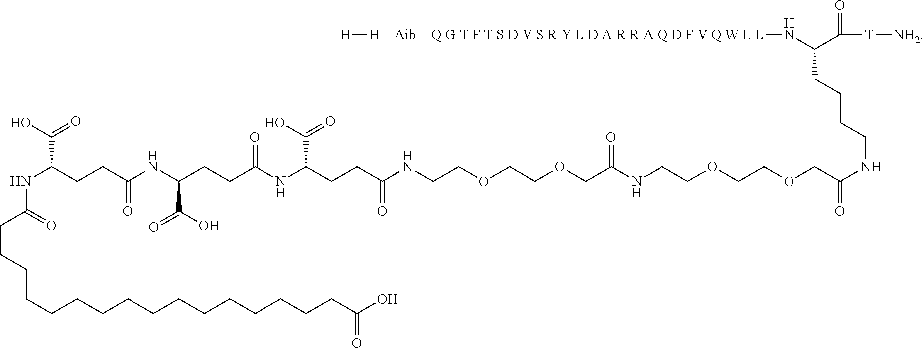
N(C(CCC(NC(CCC(NC(CCC(NCCOCCOCC(NCCOCCOCC(NCCCCC(N[Q G T F T S D V S R Y L D A R R A Q D F V Q W L L])C(=O)[T][NH2])=O)=O)=O)C(O)=O)=O)C(O)=O)=O)C(O)=O)C(CCCCCCCCCCCCCCCCC(O)=O)=O.[Aib].[H][H]
